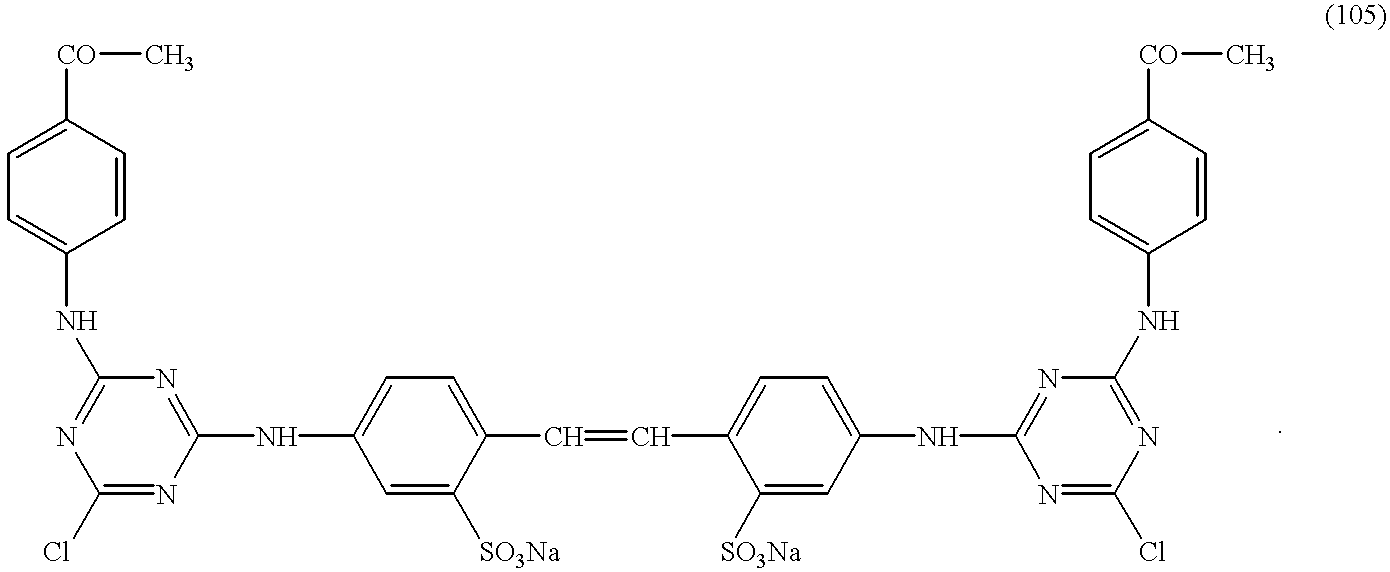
C1=CC([CO]C)=CC=C1NC1=NC(Cl)=NC(NC2=CC=C(C=CC3=CC=C(NC4=NC(NC5=CC=C([CO]C)C=C5)=NC(Cl)=N4)C=C3[SO3Na])C([SO3Na])=C2)=N1
